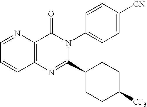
C12=C(N=C(C3CCC([CF3])CC3)N(C3=CC=C([CN])C=C3)C1=O)C=CC=N2
